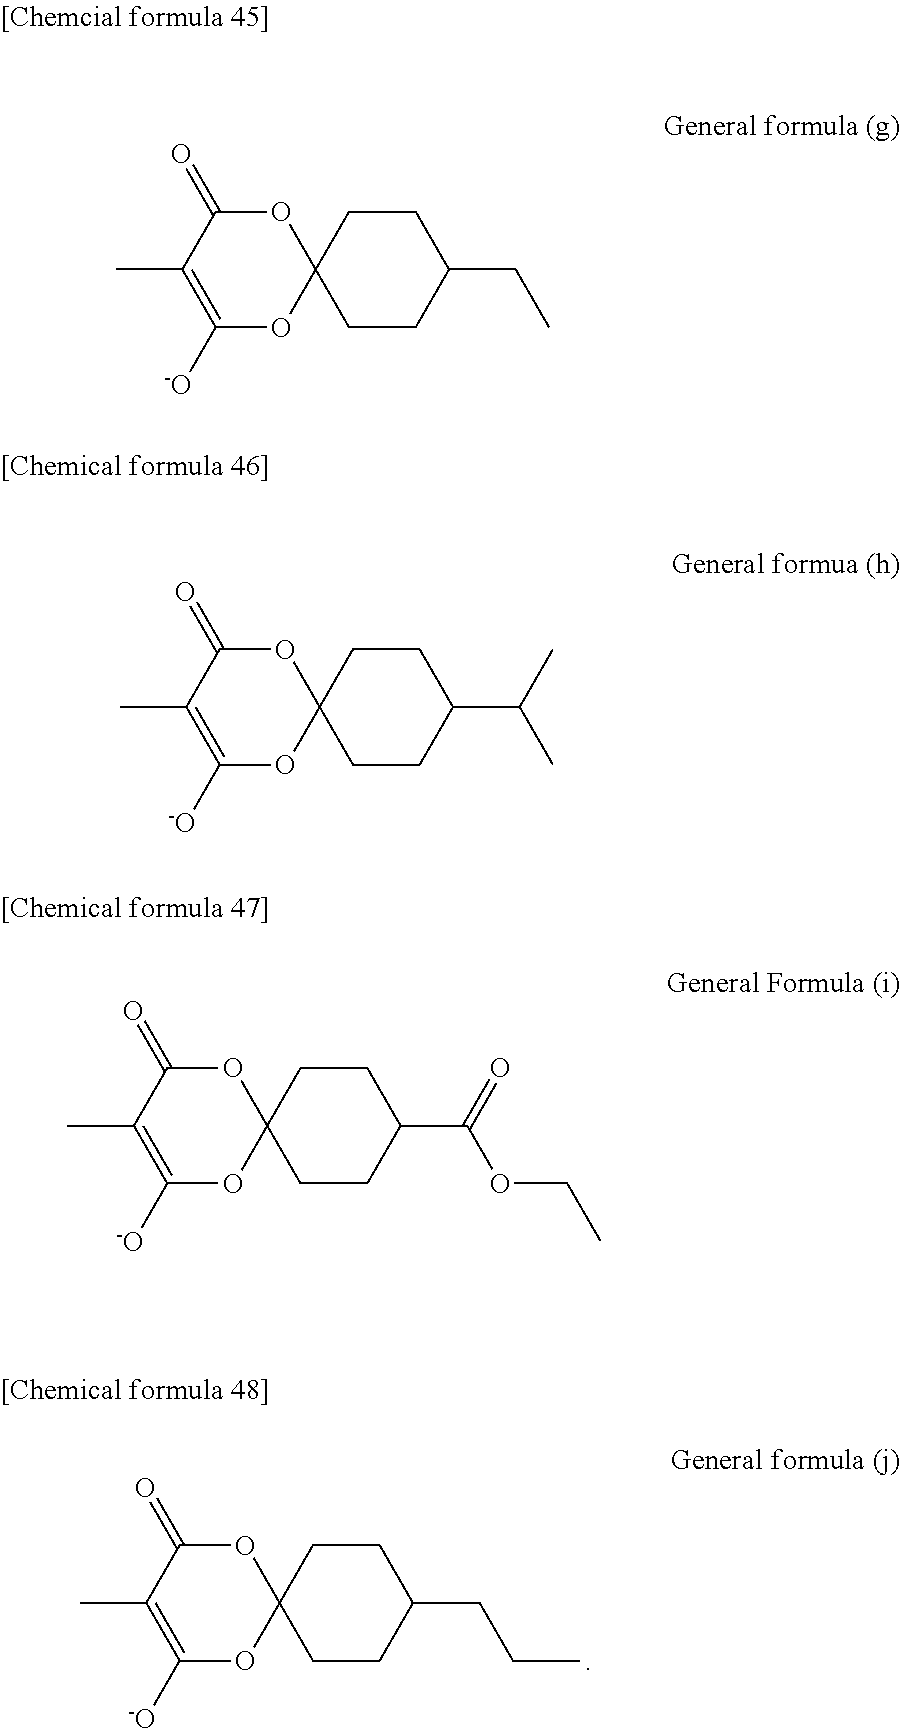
O1C(=O)C(C)=C([-O])OC12CCC(CCC)CC2.O1C(=O)C(C)=C([-O])OC12CCC(CC)CC2.O1C(=O)C(C)=C([-O])OC12CCC(C(C)C)CC2.O1C(=O)C(C)=C([-O])OC12CCC(C(OCC)=O)CC2
